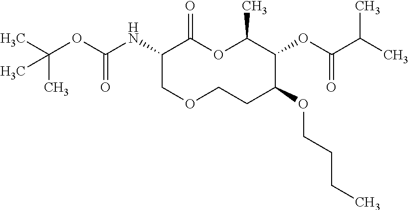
C1(NC(OC(C)(C)C)=O)COCCC(OCCCC)C(OC(C(C)C)=O)C(C)OC1=O
